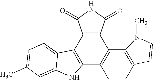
C12=C(C3=C(C4=C1C=CC1=C4N(C)C=C1)C(=O)NC3=O)C1=CC=C(C)C=C1N2
